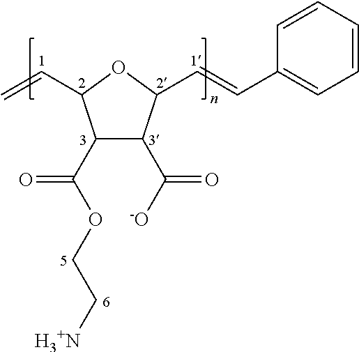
C1(C(OCC[H3+N])=O)C(C([-O])=O)C(C=CC2=CC=CC=C2)OC1C=C
